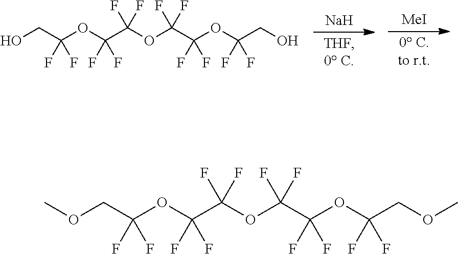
[Na].[MeI].OCC(OC(C(OC(F)(F)C(OC(CO)(F)F)(F)F)(F)F)(F)F)(F)F.O(CC(OC(C(OC(F)(F)C(OC(COC)(F)F)(F)F)(F)F)(F)F)(F)F)C
